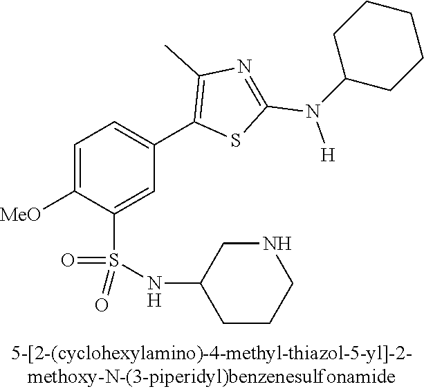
C1=C([MeO])C(S(NC2CCCNC2)(=O)=O)=CC(C2=C(C)N=C(N([H])C3CCCCC3)S2)=C1
